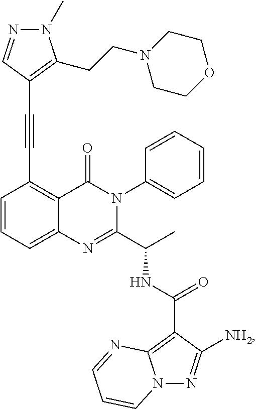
C1=CC=C2C(=C1C#CC1=C(CCN3CCOCC3)N(C)N=C1)C(=O)N(C1=CC=CC=C1)C(C(C)NC(C1=C3N(N=C1[NH2])C=CC=N3)=O)=N2
